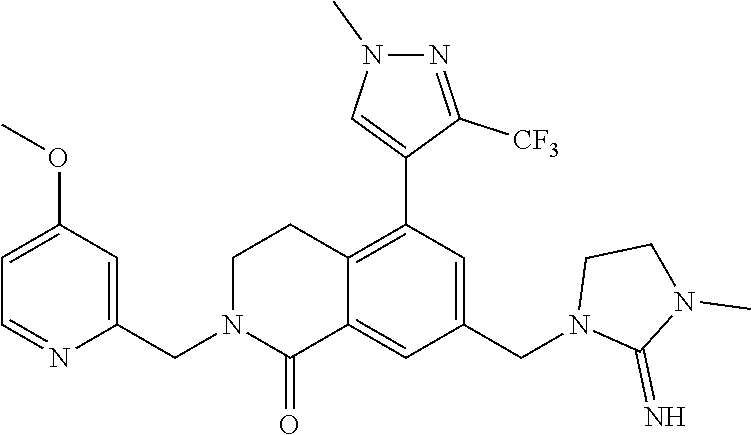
C1(C2=C3C(=CC(CN4C(=N)N(C)CC4)=C2)C(=O)N(CC2=CC(OC)=CC=N2)CC3)=CN(C)N=C1[CF3]
